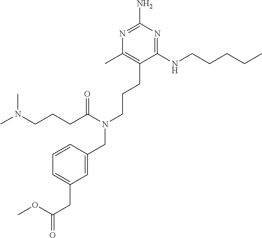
C1(NCCCCC)=NC(N)=NC(C)=C1CCCN(CC1=CC(CC(=O)OC)=CC=C1)C(CCCN(C)C)=O
